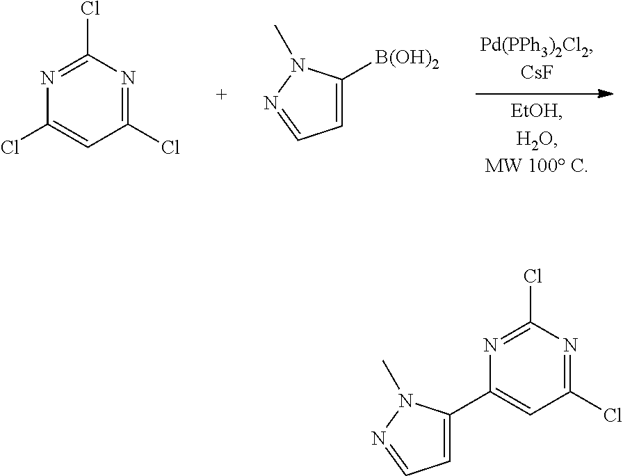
C1(Cl)=CC(Cl)=NC(Cl)=N1.C1=C([B(OH)2])N(C)N=C1.C1(C2=CC=NN2C)=CC(Cl)=NC(Cl)=N1
